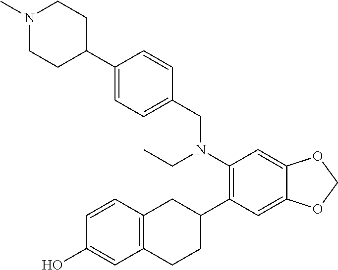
C1(CN(C2=C(C3CC4=C(CC3)C=C(O)C=C4)C=C3C(=C2)OCO3)CC)=CC=C(C2CCN(C)CC2)C=C1
